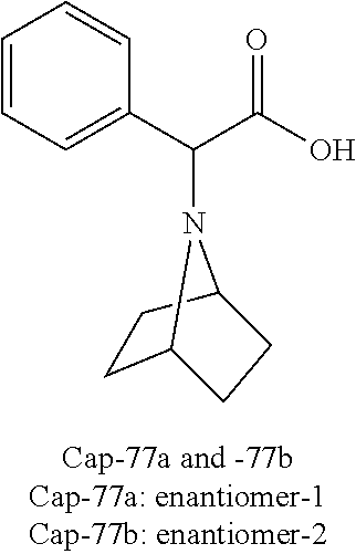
C1=CC=CC(C(C(O)=O)N2C3CCC2CC3)=C1
